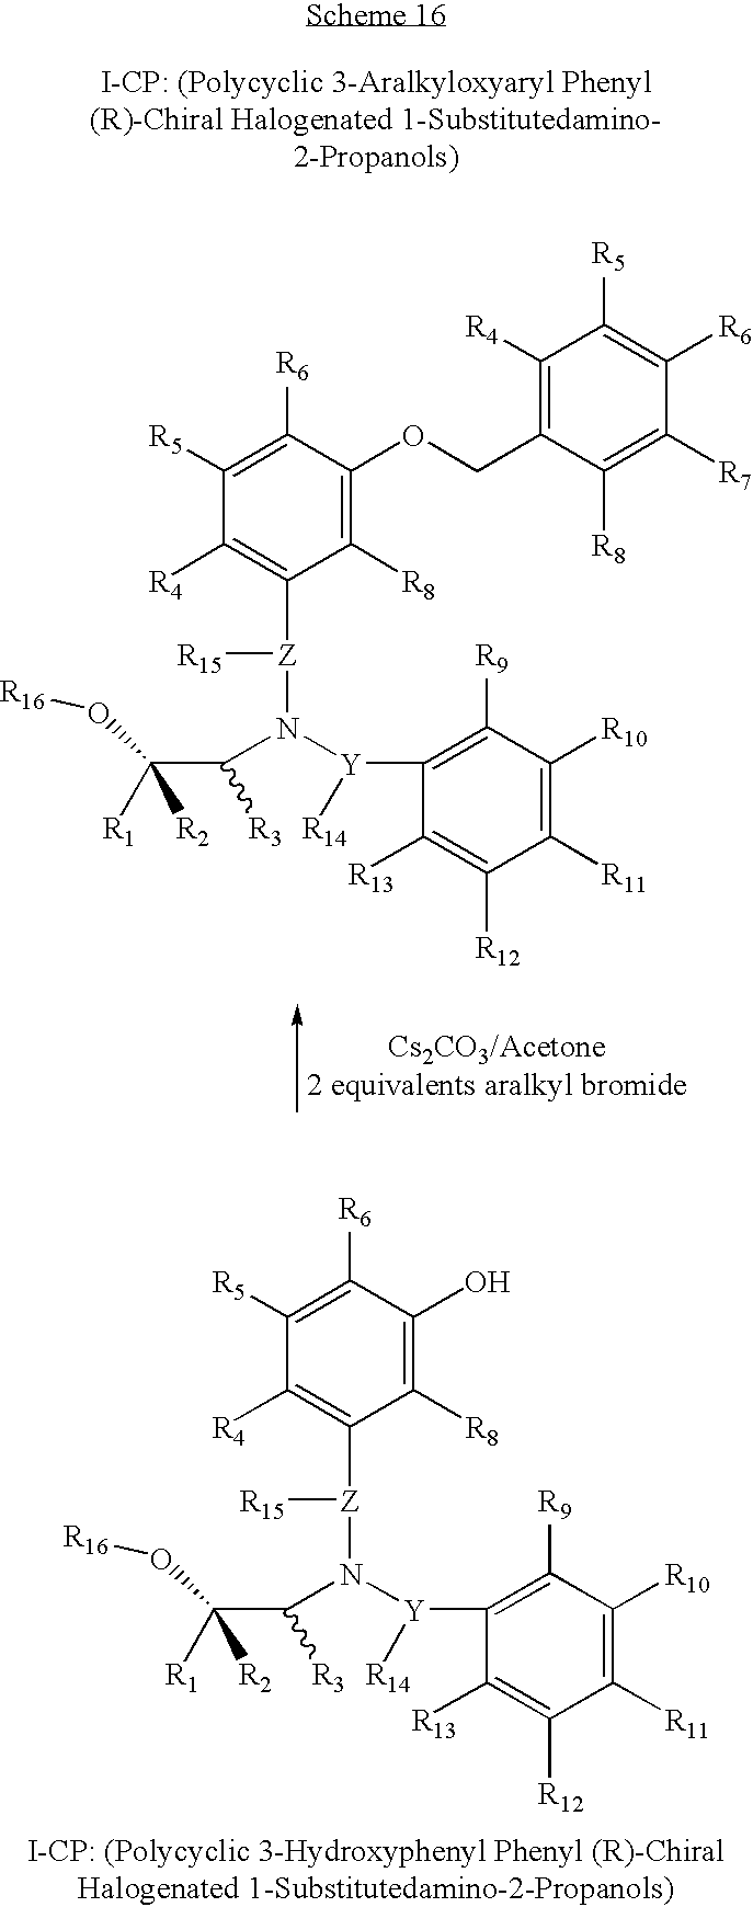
C1([R8])=C(O)C([R6])=C([R5])C([R4])=C1[Z](N([Y]([R14])C1=C([R9])C([R10])=C([R11])C([R12])=C1[R13])C(C([R1])(O[R16])[R2])[R3])[R15].C1([R8])=C(OCC2=C([R4])C([R5])=C([R6])C([R7])=C2[R8])C([R6])=C([R5])C([R4])=C1[Z](N([Y]([R14])C1=C([R9])C([R10])=C([R11])C([R12])=C1[R13])C(C([R1])(O[R16])[R2])[R3])[R15]
